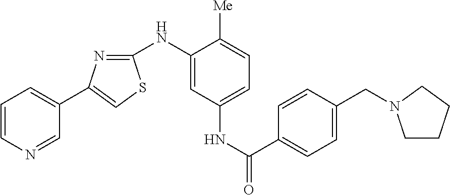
C1=CN=CC(C2=CSC(NC3=CC(NC(C4=CC=C(CN5CCCC5)C=C4)=O)=CC=C3[Me])=N2)=C1
